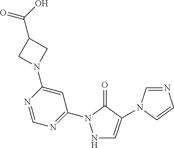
N1C=C(N2C=NC=C2)C(=O)N1C1=NC=NC(N2CC(C(O)=O)C2)=C1
